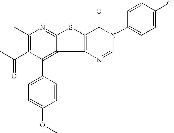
C1(C)=C(C(C)=O)C(C2=CC=C(OC)C=C2)=C2C(=N1)SC1=C2N=CN(C2=CC=C(Cl)C=C2)C1=O
